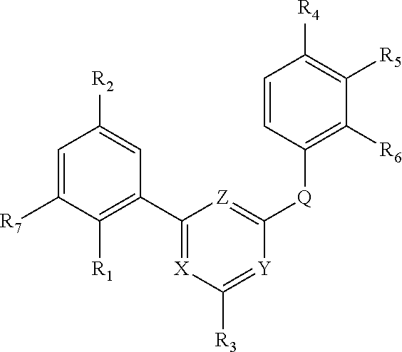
C1=C([R7])C([R1])=C(C2=[X]C([R3])=[Y]C([Q]C3=C([R6])C([R5])=C([R4])C=C3)=[Z]2)C=C1[R2]
